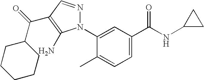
C1=C(N2N=CC(C(=O)C3CCCCC3)=C2N)C(C)=CC=C1C(NC1CC1)=O
